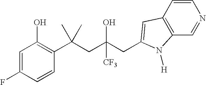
C1=CC(C(CC(CC2=CC3=C(C=NC=C3)N2[H])(O)[CF3])(C)C)=C(O)C=C1F
